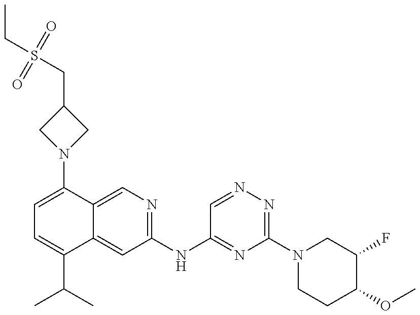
CCS(CC1CN(C2=CC=C(C(C)C)C3=CC(NC4=NC(N5CCC(OC)C(F)C5)=NN=C4)=NC=C23)C1)(=O)=O
